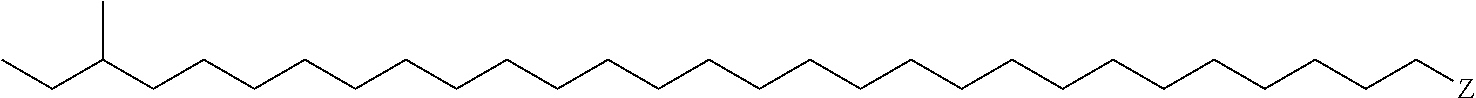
C(CCCCCCCCCCCCCCCCCCC[Z])CCCCCCC(CC)C
